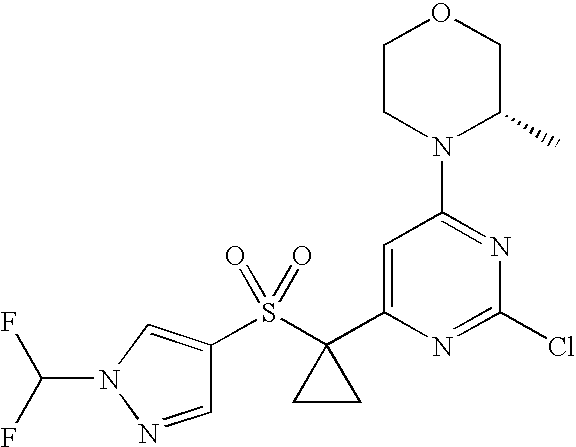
C1=NN(C(F)F)C=C1S(C1(C2=CC(N3C(C)COCC3)=NC(Cl)=N2)CC1)(=O)=O
